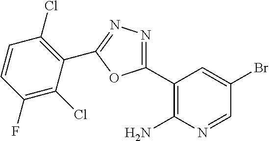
C1(C2=NN=C(C3=C(Cl)C=CC(F)=C3Cl)O2)=C(N)N=CC(Br)=C1
